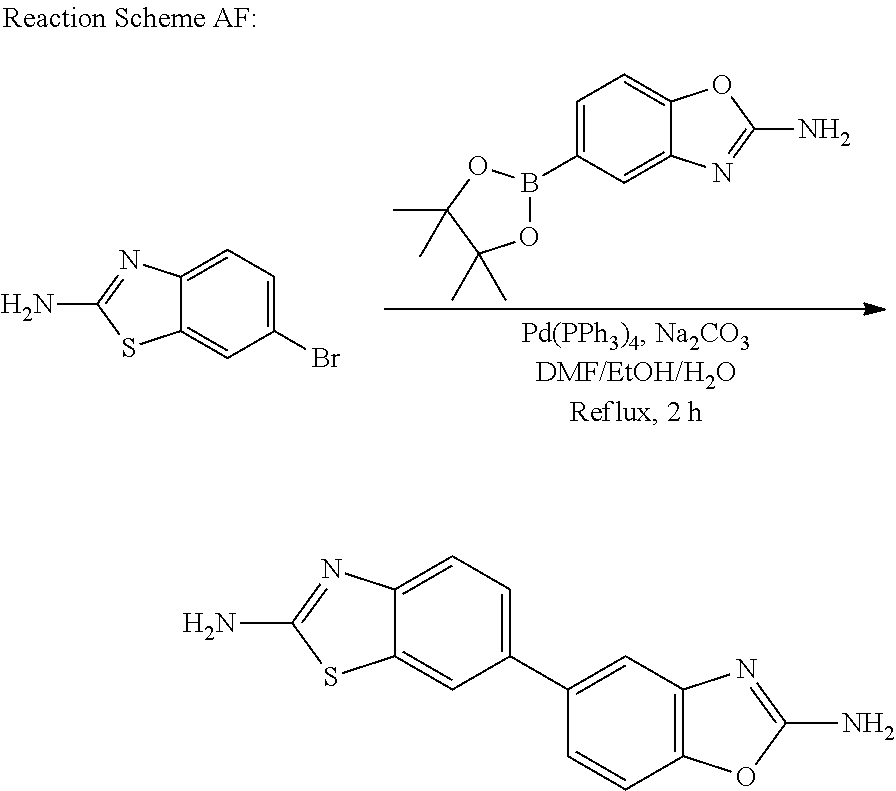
C1=C(B2OC(C)(C)C(C)(C)O2)C=C2C(=C1)OC(N)=N2.BrC1=CC=C2C(=C1)SC(N)=N2.C1(C2=CC=C3C(=C2)SC(N)=N3)=CC2=C(C=C1)OC(N)=N2
